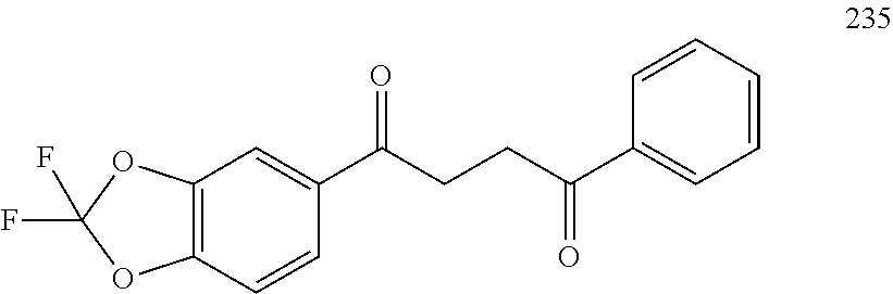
C12=C(C=CC(C(CCC(C3=CC=CC=C3)=O)=O)=C1)OC(F)(F)O2
